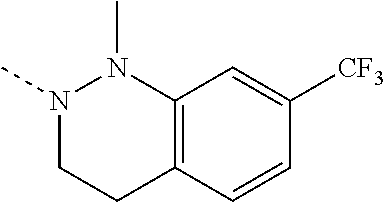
N1(C)CCC2=C(N1C)C=C([CF3])C=C2
